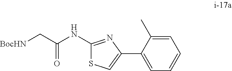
C(C(NC1=NC(C2=CC=CC=C2C)=CS1)=O)[BocHN]
